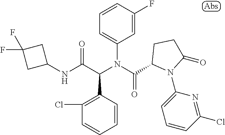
C1(NC(C(N(C(=O)C2N(C3=CC=CC(Cl)=N3)C(=O)CC2)C2=CC=CC(F)=C2)C2=C(Cl)C=CC=C2)=O)CC(F)(F)C1
